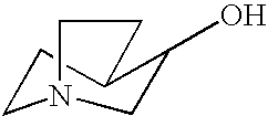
C1CC2C(O)CN1CC2
